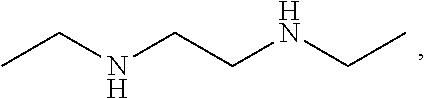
CCNCCNCC
